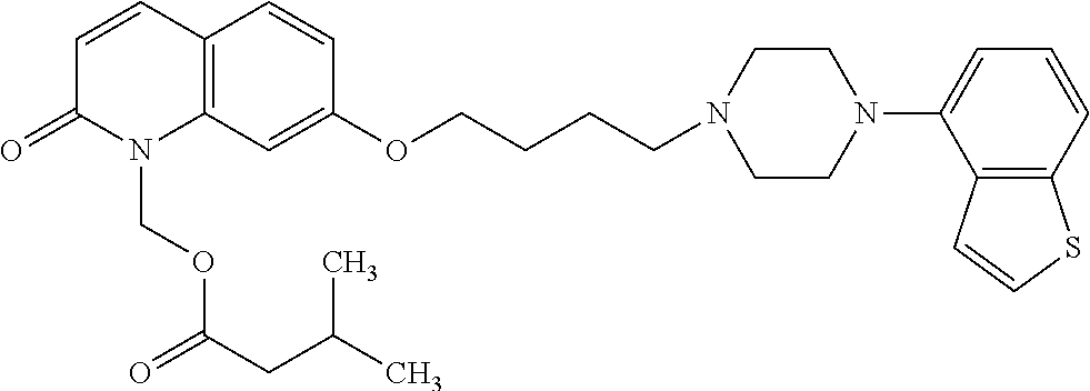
C12=C(C=C(OCCCCN3CCN(C4=CC=CC5=C4C=CS5)CC3)C=C1)N(COC(CC(C)C)=O)C(=O)C=C2
